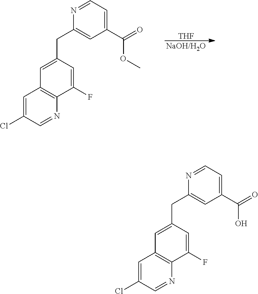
[NaOH/H2O].[THF].C1=C(CC2=CC(C(=O)OC)=CC=N2)C=C(F)C2=C1C=C(Cl)C=N2.C1=C(CC2=CC(C(=O)O)=CC=N2)C=C(F)C2=C1C=C(Cl)C=N2
